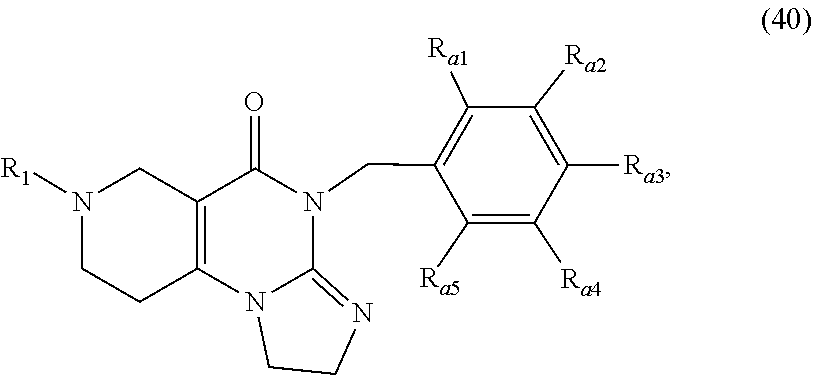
C1CN2C(=N1)N(CC1=C([Ra1])C([Ra2])=C([Ra3])C([Ra4])=C1[Ra5])C(=O)C1=C2CCN([R1])C1
